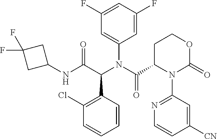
C1(F)=CC(N(C(=O)C2N(C3=NC=CC([CN])=C3)C(=O)OCC2)C(C(NC2CC(F)(F)C2)=O)C2=C(Cl)C=CC=C2)=CC(F)=C1
